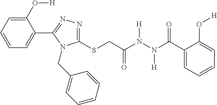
C1(SCC(N(N(C(C2=CC=CC=C2O[H])=O)[H])[H])=O)=NN=C(C2=CC=CC=C2O[H])N1CC1=CC=CC=C1
